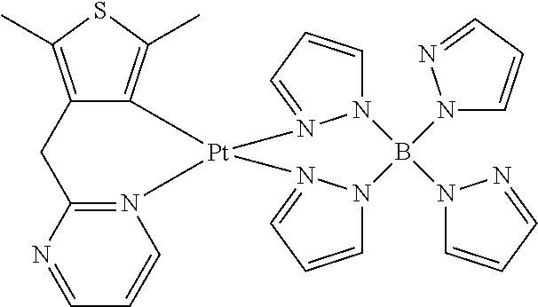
C12=C(C)SC(C)=C1[Pt]1(N3=C(C2)N=CC=C3)N2=CC=CN2B(N2C=CC=N2)(N2C=CC=N2)N2C=CC=N21
